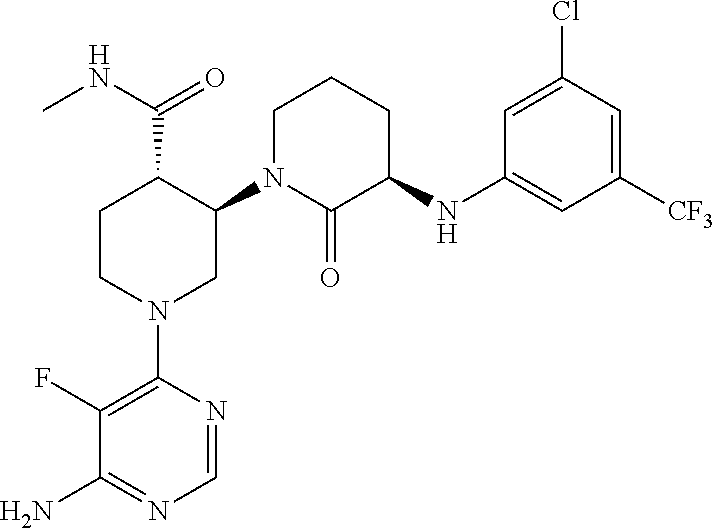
C1(F)=C(N2CC(N3CCCC(NC4=CC([CF3])=CC(Cl)=C4)C3=O)C(C(NC)=O)CC2)N=CN=C1N
